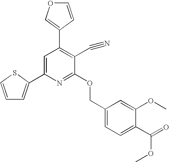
C1(C2=C(C#N)C(OCC3=CC=C(C(=O)OC)C(OC)=C3)=NC(C3=CC=CS3)=C2)=COC=C1
